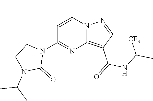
C12=C(C(=O)NC(C)[CF3])C=NN1C(C)=CC(N1CCN(C(C)C)C1=O)=N2
